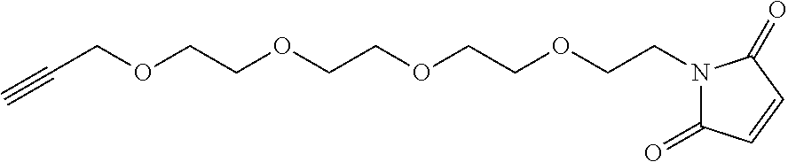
C#CCOCCOCCOCCOCCN1C(=O)C=CC1=O
